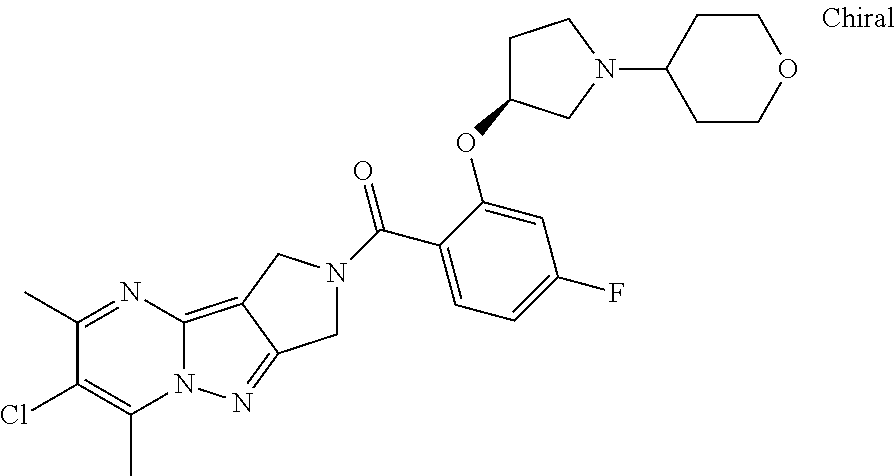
C1(C)=NC2=C3C(=NN2C(C)=C1Cl)CN(C(C1=CC=C(F)C=C1OC1CCN(C2CCOCC2)C1)=O)C3
